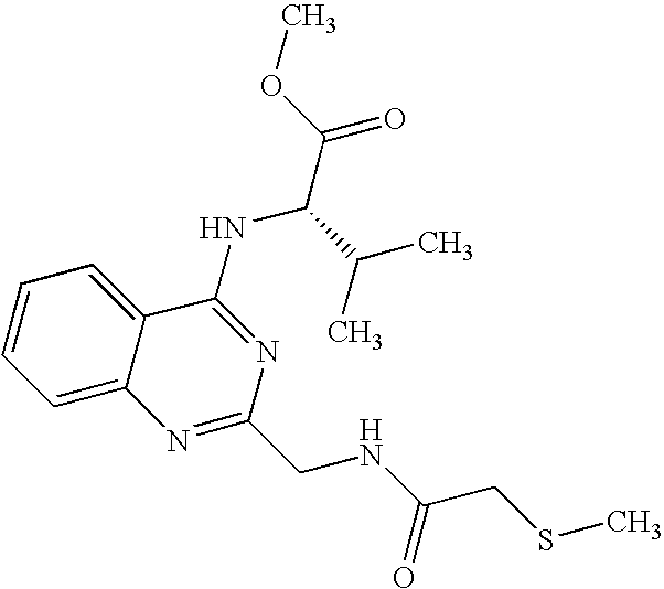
C12=CC=CC=C1C(NC(C(=O)OC)C(C)C)=NC(CNC(CSC)=O)=N2
